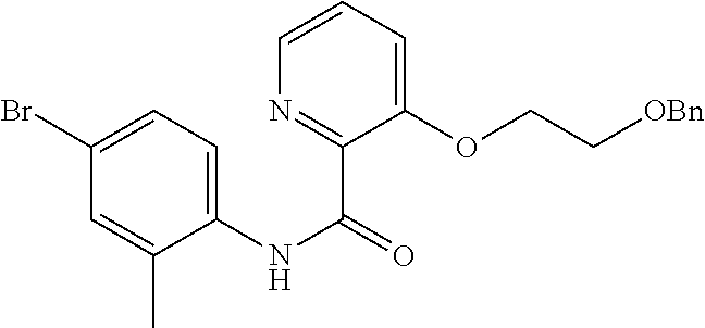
N1=C(C(=O)NC2=CC=C(Br)C=C2C)C(OCC[OBn])=CC=C1
